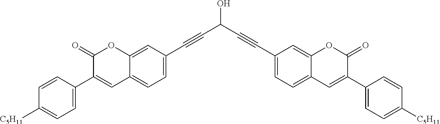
C1(C#CC(C#CC2=CC=C3C(=C2)OC(=O)C(C2=CC=C([C5H11])C=C2)=C3)O)=CC=C2C(=C1)OC(=O)C(C1=CC=C([C5H11])C=C1)=C2
